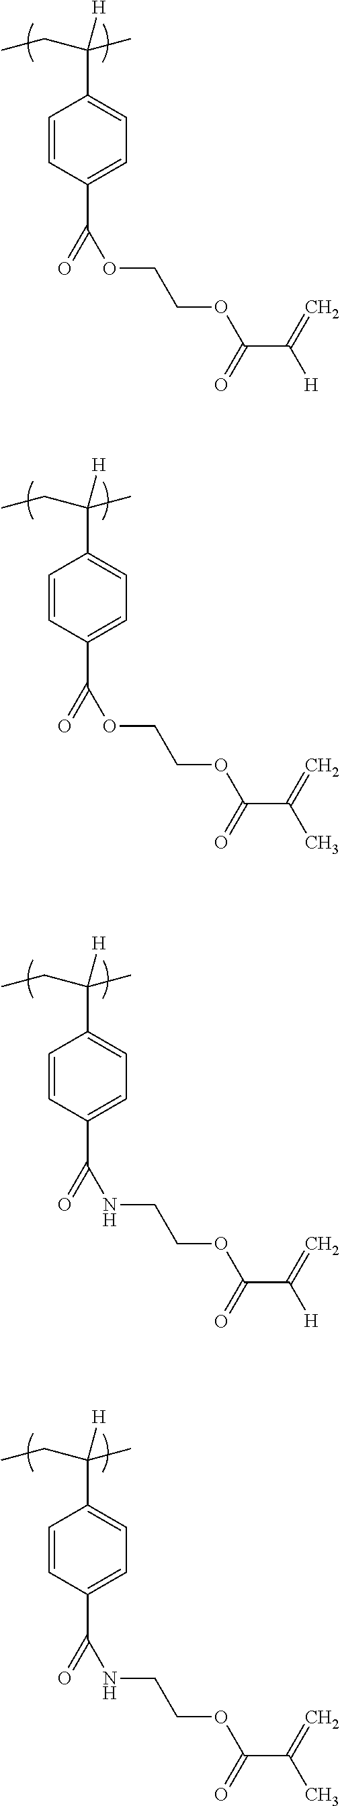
C1=CC(C(OCCOC(C(=C)[H])=O)=O)=CC=C1C(CC)(C)[H].C1=CC(C(OCCOC(C(=C)C)=O)=O)=CC=C1C(CC)(C)[H].C1=CC(C(NCCOC(C(=C)[H])=O)=O)=CC=C1C(CC)(C)[H].C1=CC(C(NCCOC(C(=C)C)=O)=O)=CC=C1C(CC)(C)[H]
